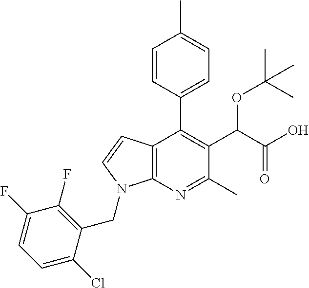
C12=C(N=C(C)C(C(C(O)=O)OC(C)(C)C)=C1C1=CC=C(C)C=C1)N(CC1=C(F)C(F)=CC=C1Cl)C=C2
